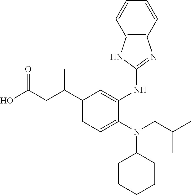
C1(C(CC(O)=O)C)=CC=C(N(CC(C)C)C2CCCCC2)C(NC2=NC3=C(N2)C=CC=C3)=C1
